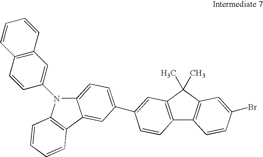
C12=CC=C(C3=CC4=C(C5=C(C4(C)C)C=C(Br)C=C5)C=C3)C=C1C1=C(N2C2=CC3=C(C=C2)C=CC=C3)C=CC=C1
